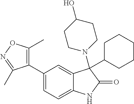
C1(C2=CC=C3C(=C2)C(C2CCCCC2)(N2CCC(O)CC2)C(=O)N3)=C(C)ON=C1C
